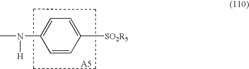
CN([H])C1=CC=C([SO2R5])C=C1.C1CCC1
